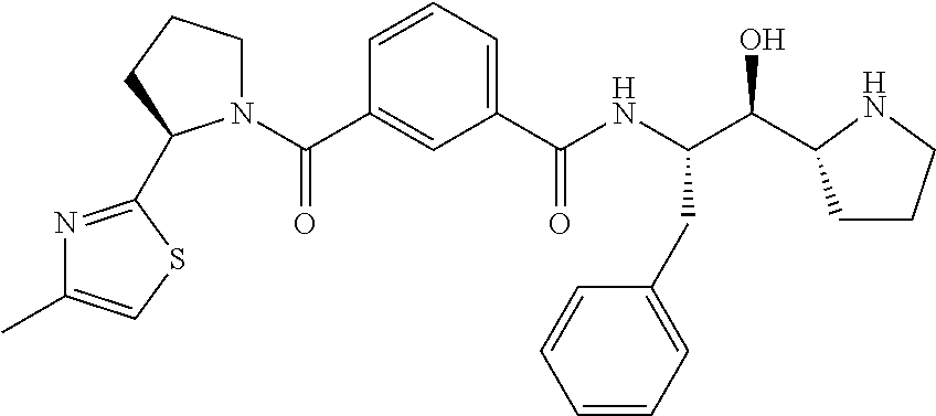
C1(C(NC(C(O)C2CCCN2)CC2=CC=CC=C2)=O)=CC=CC(C(N2CCCC2C2=NC(C)=CS2)=O)=C1
